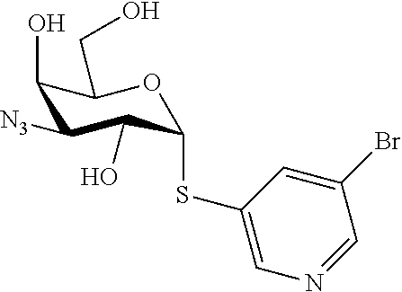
C1(SC2C(O)C([N3])C(O)C(CO)O2)=CN=CC(Br)=C1
